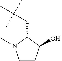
C1CC([OH])C(CC(C)(C)C)N1C
